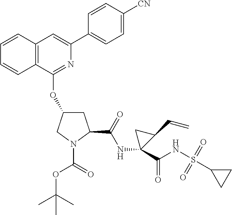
C12=C(C(OC3CC(C(=O)NC4(C(NS(C5CC5)(=O)=O)=O)CC4C=C)N(C(=O)OC(C)(C)C)C3)=NC(C3=CC=C([CN])C=C3)=C1)C=CC=C2
